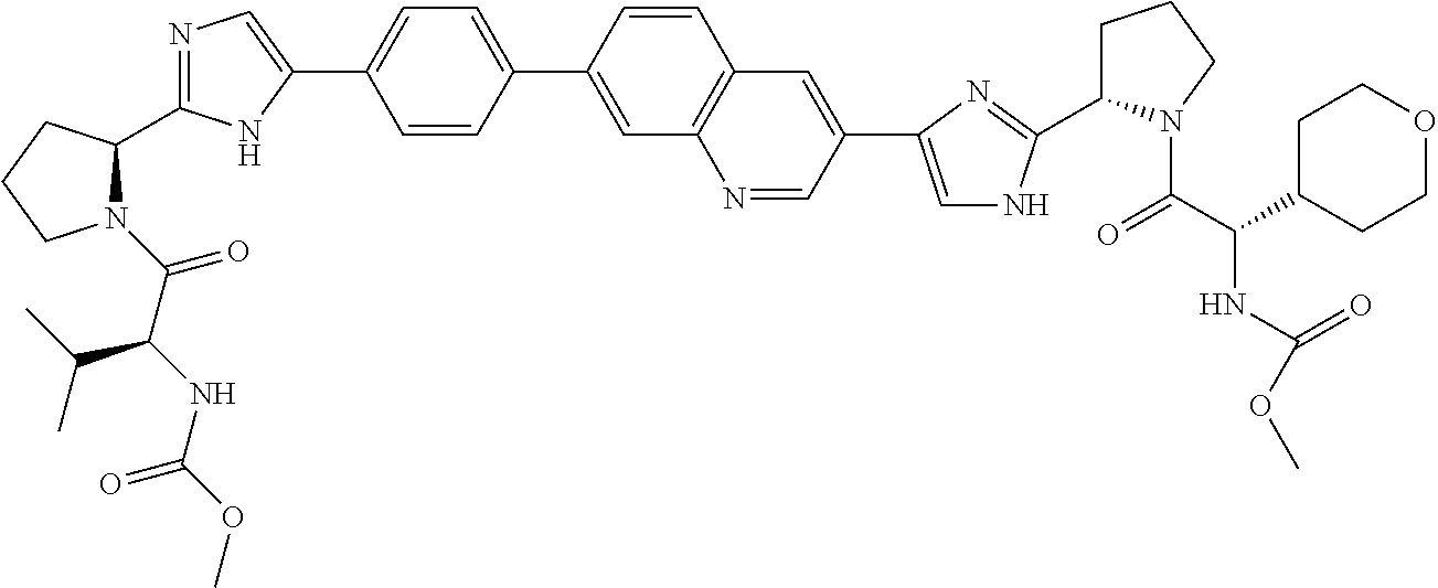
N1(C(C(NC(=O)OC)C(C)C)=O)C(C2=NC=C(C3=CC=C(C4=CC5=C(C=C4)C=C(C4=CNC(C6CCCN6C(C(NC(=O)OC)C6CCOCC6)=O)=N4)C=N5)C=C3)N2)CCC1
